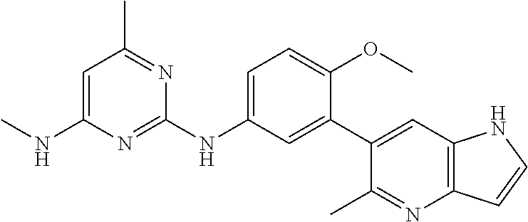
C1=C(NC)N=C(NC2=CC=C(OC)C(C3=CC4=C(N=C3C)C=CN4)=C2)N=C1C
